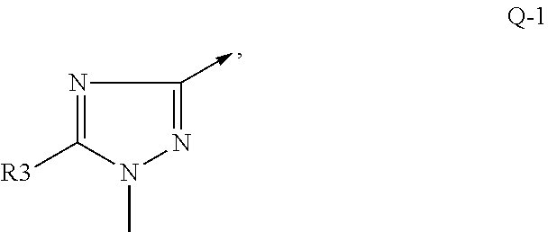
N1=C([R3])N(C)N=C1->C
